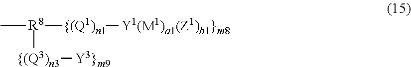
C[R8]([{(Q3)n3][Y3}m9])[{(Q1)n1][Y1(M1)a1(Z1)b1}m8]
